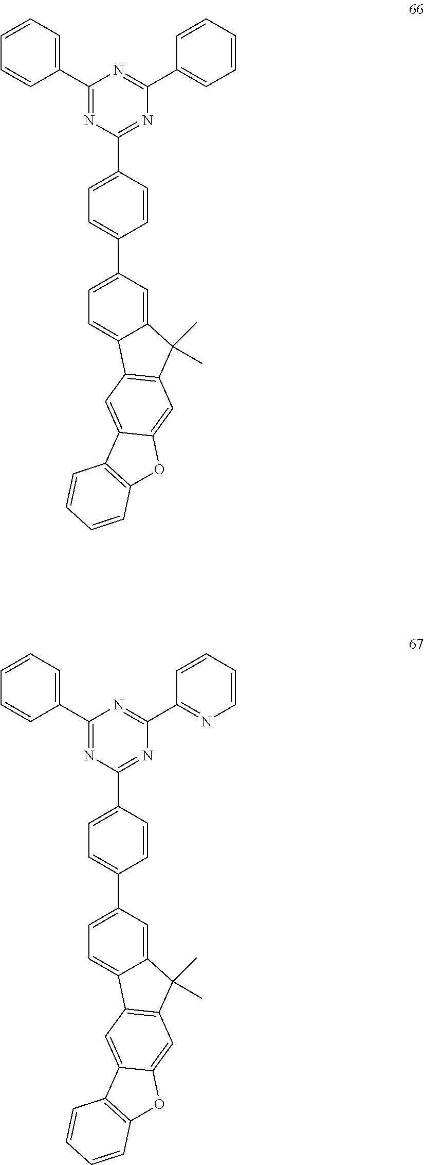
C1(C2=CC=CC=C2)=NC(C2=CC=C(C3=CC=C4C(=C3)C(C)(C)C3=C4C=C4C(=C3)OC3=C4C=CC=C3)C=C2)=NC(C2=CC=CC=C2)=N1.C1(C2=CC=CC=C2)=NC(C2=CC=C(C3=CC=C4C(=C3)C(C)(C)C3=C4C=C4C(=C3)OC3=C4C=CC=C3)C=C2)=NC(C2=NC=CC=C2)=N1
